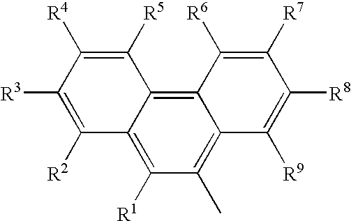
C1([R5])=C([R4])C([R3])=C([R2])C2=C([R1])C(C)=C3C(=C12)C([R6])=C([R7])C([R8])=C3[R9]
